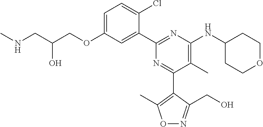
C1=C(OCC(CNC)O)C=C(C2=NC(NC3CCOCC3)=C(C)C(C3=C(C)ON=C3CO)=N2)C(Cl)=C1
